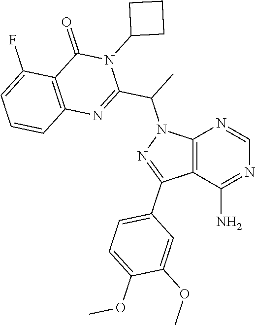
C12=C(C(N)=NC=N1)C(C1=CC=C(OC)C(OC)=C1)=NN2C(C)C1=NC2=C(C(=O)N1C1CCC1)C(F)=CC=C2
